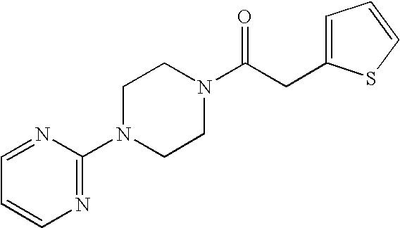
C1(N2CCN(C(CC3=CC=CS3)=O)CC2)=NC=CC=N1
